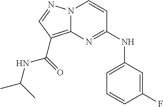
N12C(=C(C(=O)NC(C)C)C=N1)N=C(NC1=CC=CC(F)=C1)C=C2
